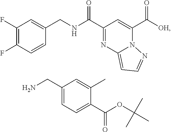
N(C(C1=NC2=CC=NN2C(C([OH])=O)=C1)=O)CC1=CC(F)=C(F)C=C1.C1(CN)=CC=C(C(OC(C)(C)C)=O)C(C)=C1
